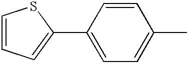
C1=CC=C(C2=CC=C(C)C=C2)S1
